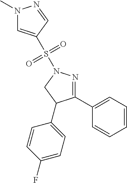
N1(C)C=C(S(N2N=C(C3=CC=CC=C3)C(C3=CC=C(F)C=C3)C2)(=O)=O)C=N1
